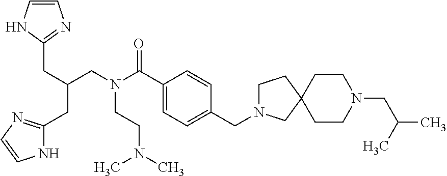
C1=CNC(CC(CC2=NC=CN2)CN(C(C2=CC=C(CN3CCC4(C3)CCN(CC(C)C)CC4)C=C2)=O)CCN(C)C)=N1
